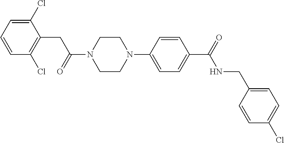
C1=CC=C(Cl)C(CC(N2CCN(C3=CC=C(C(=O)NCC4=CC=C(Cl)C=C4)C=C3)CC2)=O)=C1Cl
